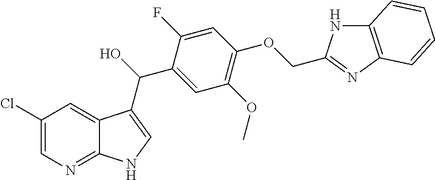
C1(Cl)=CN=C2C(=C1)C(C(C1=CC(OC)=C(OCC3=NC4=C(N3)C=CC=C4)C=C1F)O)=CN2
